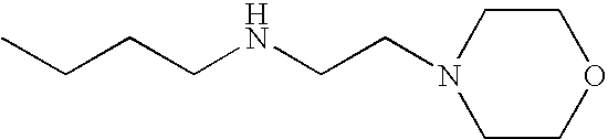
CCCCNCCN1CCOCC1
